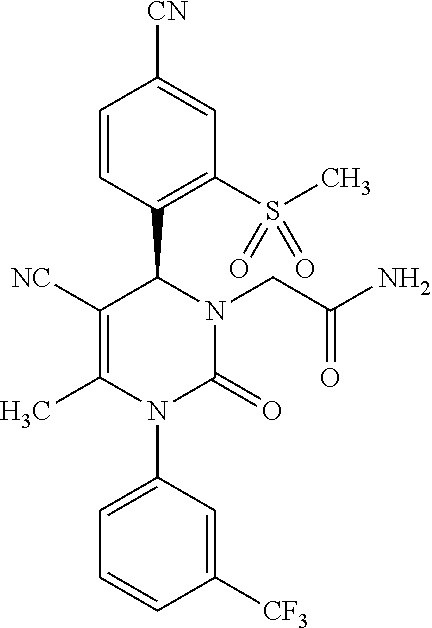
C1([NC])=C(C)N(C2=CC=CC([CF3])=C2)C(=O)N(CC(N)=O)C1C1=C(S(C)(=O)=O)C=C([CN])C=C1
